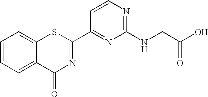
C1(C2=NC(=O)C3=CC=CC=C3S2)=NC(NCC(O)=O)=NC=C1
